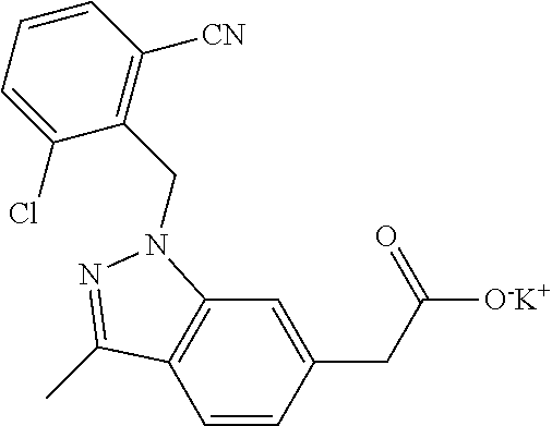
C1=CC(CC(=O)[O-K+])=CC2=C1C(C)=NN2CC1=C([CN])C=CC=C1Cl
